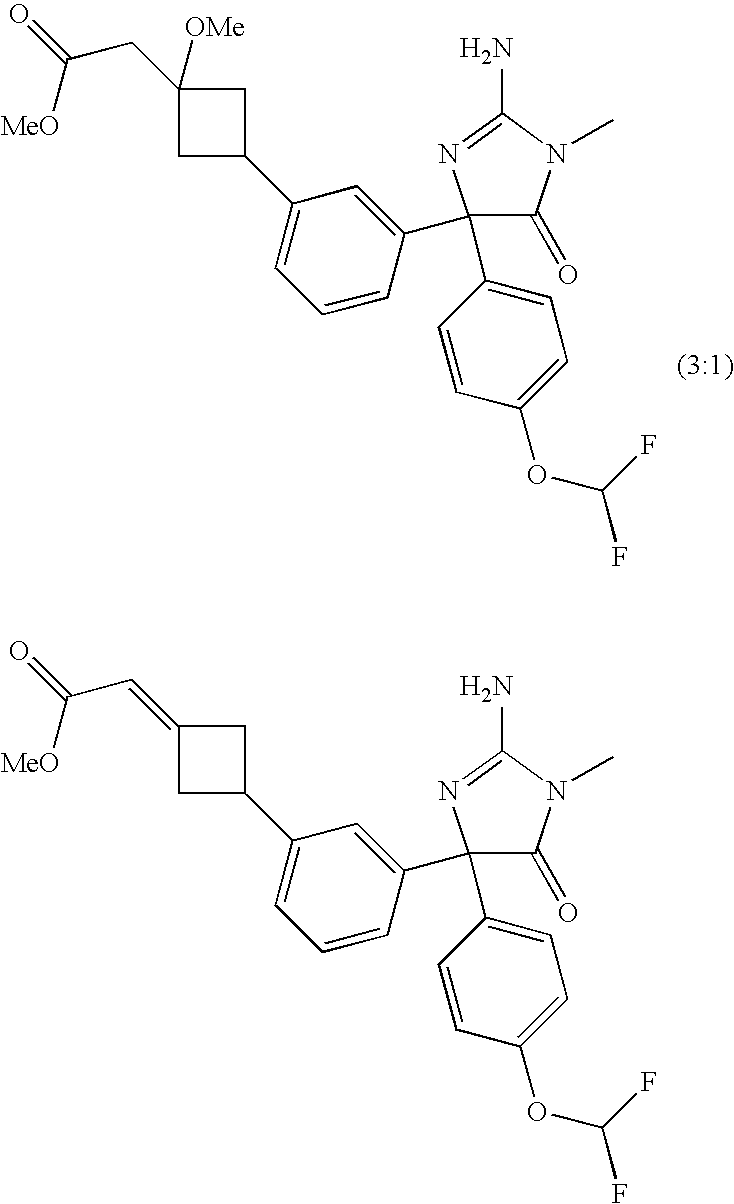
C1=CC(C2(C3=CC=C(OC(F)F)C=C3)C(=O)N(C)C(N)=N2)=CC(C2CC(CC(=O)[MeO])([OMe])C2)=C1.C1=CC(C2(C3=CC=C(OC(F)F)C=C3)C(=O)N(C)C(N)=N2)=CC(C2CC(=CC(=O)[MeO])C2)=C1
